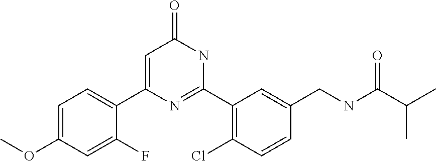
C1(C2=CC(=O)NC(C3=C(Cl)C=CC(CNC(C(C)C)=O)=C3)=N2)=CC=C(OC)C=C1F
